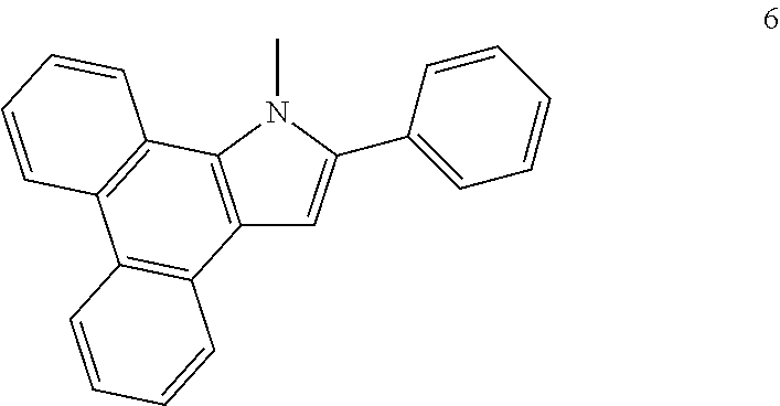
C12=C(N(C)C(C3=CC=CC=C3)=C1)C1=C(C3=C2C=CC=C3)C=CC=C1
